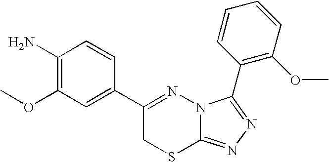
C1(OC)=C(N)C=CC(C2=NN3C(=NN=C3C3=C(OC)C=CC=C3)SC2)=C1
